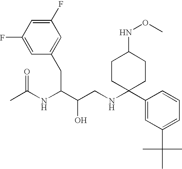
C1(F)=CC(F)=CC(CC(C(CNC2(C3=CC(C(C)(C)C)=CC=C3)CCC(NOC)CC2)O)NC(C)=O)=C1
